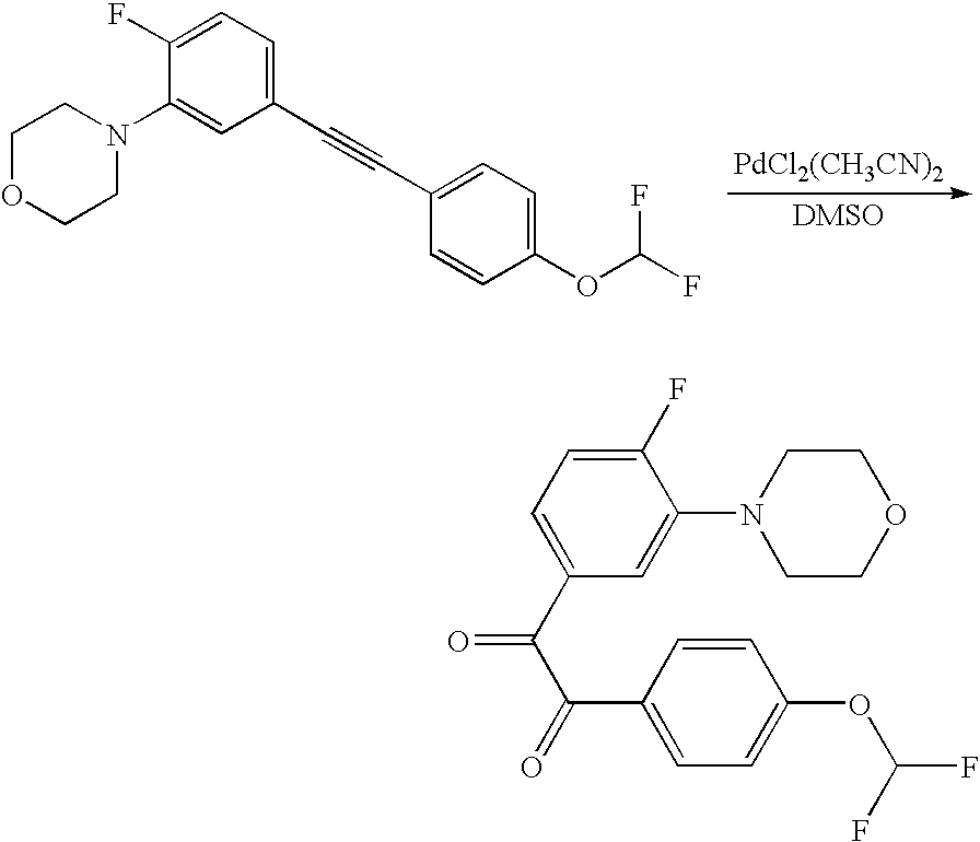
C1(C#CC2=CC=C(OC(F)F)C=C2)=CC=C(F)C(N2CCOCC2)=C1.[PdCl2(CH3CN)2].C1(F)=CC=C(C(C(=O)C2=CC=C(OC(F)F)C=C2)=O)C=C1N1CCOCC1
